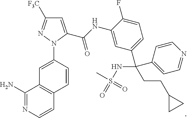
C1=C(C(NC2=CC(C(C3=CC=NC=C3)(NS(=O)(=O)C)CCC3CC3)=CC=C2F)=O)N(C2=CC3=C(C=C2)C=CN=C3N)N=C1[F3C]
